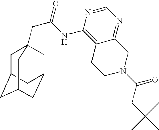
C1C2CC3CC(CC1(CC(=O)NC1=C4C(=NC=N1)CN(C(CC(C)(C)C)=O)CC4)C3)C2
